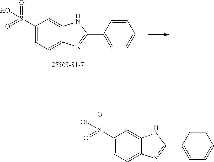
C1(S(=O)(=O)O)=CC=C2C(=C1)NC(C1=CC=CC=C1)=N2.C1(S(=O)(=O)Cl)=CC=C2C(=C1)NC(C1=CC=CC=C1)=N2
